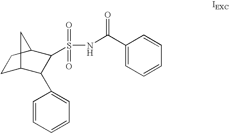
C1(C(NS(=O)(=O)C2C(C3=CC=CC=C3)C3CCC2C3)=O)=CC=CC=C1
